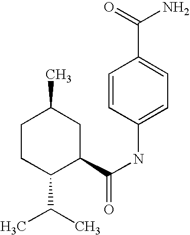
C1CC(C(C)C)C(C(NC2=CC=C(C(N)=O)C=C2)=O)CC1C
